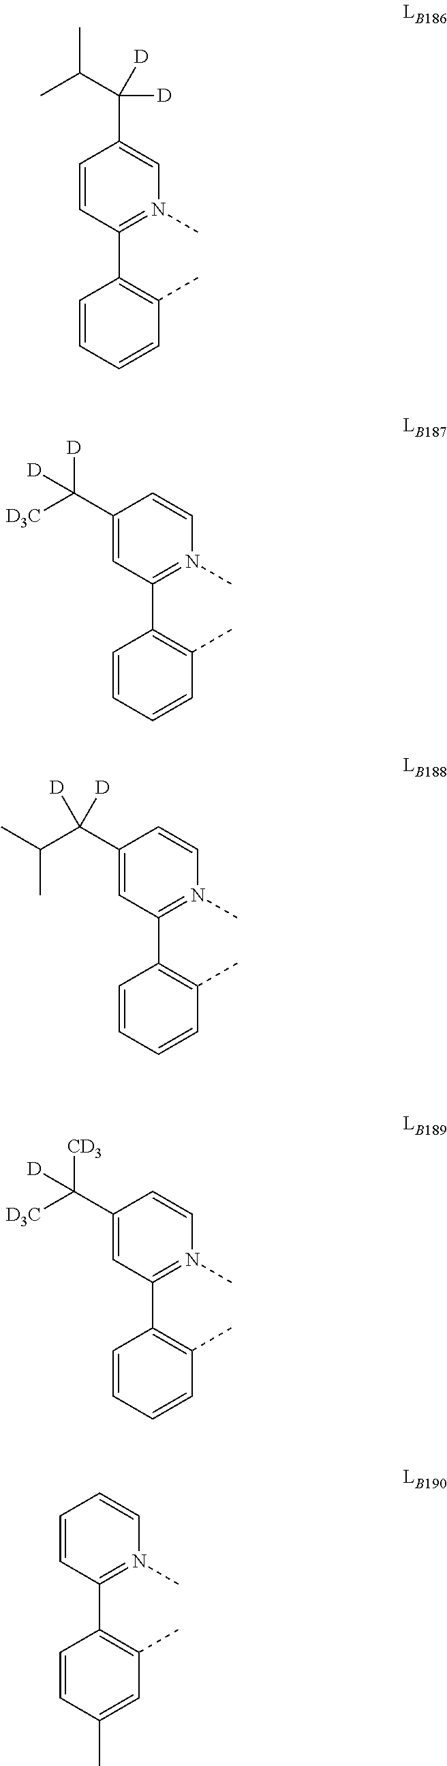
C1=CC(C2=C(C)C=CC=C2)=N(C)C=C1C(C(C)C)([D])[D].C1(C([D3C])([D])[D])=CC(C2=C(C)C=CC=C2)=N(C)C=C1.C1(C(C(C)C)([D])[D])=CC(C2=C(C)C=CC=C2)=N(C)C=C1.C1(C([D3C])([CD3])[D])=CC(C2=C(C)C=CC=C2)=N(C)C=C1.C1=CC(C2=C(C)C=C(C)C=C2)=N(C)C=C1
